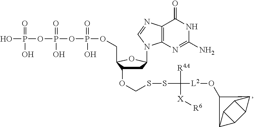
OP(=O)(O)OP(=O)(O)OP(=O)(O)OCC1C(OCSSC([R4A])([L2]OC2C3C4C5C(C43)C52)[X][R6])CC(N2C3=C(C(=O)NC(N)=N3)N=C2)O1
